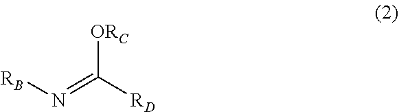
[ORC]C(=N[RB])[RD]
